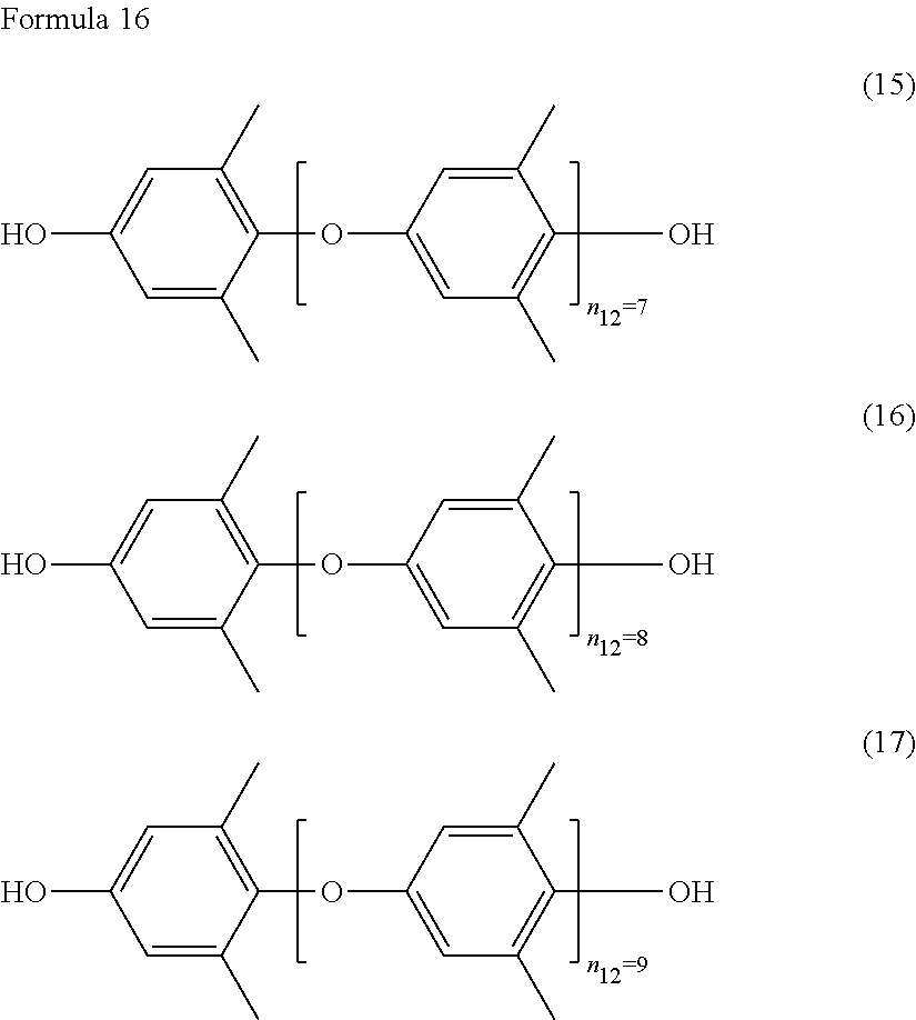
C1=C(C)C(OC2=CC(C)=C(O)C(C)=C2)=C(C)C=C1O.C1=C(C)C(OC2=CC(C)=C(O)C(C)=C2)=C(C)C=C1O.C1=C(C)C(OC2=CC(C)=C(O)C(C)=C2)=C(C)C=C1O
